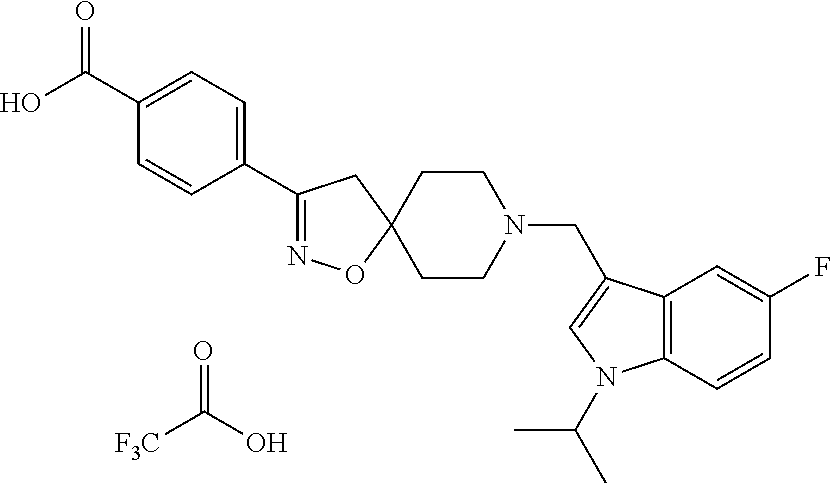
[F3C]C(O)=O.C1(C(O)=O)=CC=C(C2=NOC3(C2)CCN(CC2=CN(C(C)C)C4=C2C=C(F)C=C4)CC3)C=C1
